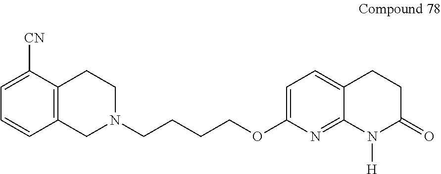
C1=C(OCCCCN2CC3=C(CC2)C([CN])=CC=C3)N=C2C(=C1)CCC(=O)N2[H]
